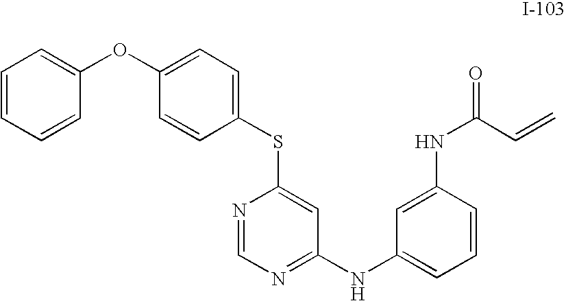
C1=CC=CC(OC2=CC=C(SC3=CC(NC4=CC=CC(NC(C=C)=O)=C4)=NC=N3)C=C2)=C1
